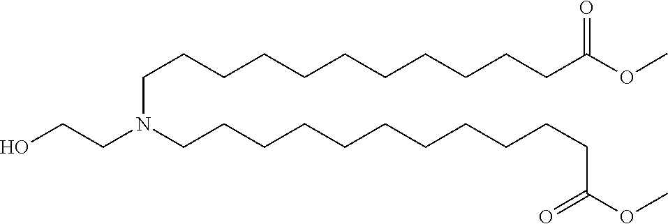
O(C)C(CCCCCCCCCCCN(CCO)CCCCCCCCCCCC(OC)=O)=O
